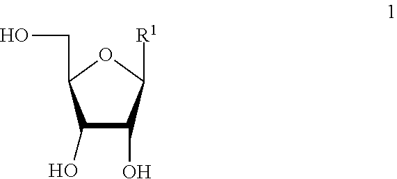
C1(O)C(O)C([R1])OC1CO
